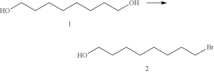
OCCCCCCCCO.OCCCCCCCCBr
